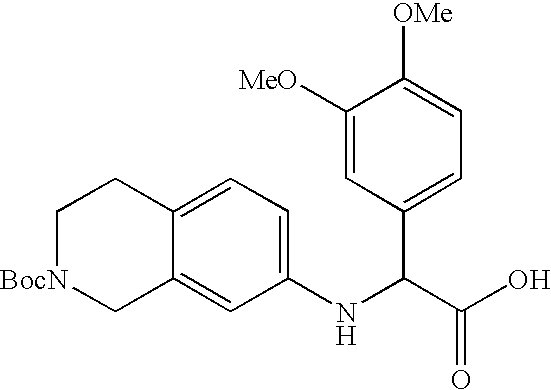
C1[BocN]CC2=CC(NC(C(O)=O)C3=CC=C([OMe])C([MeO])=C3)=CC=C2C1
